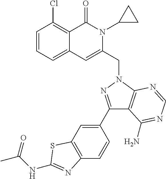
C1=CC=C2C(=C1Cl)C(=O)N(C1CC1)C(CN1C3=C(C(C4=CC5=C(C=C4)N=C(NC(C)=O)S5)=N1)C(N)=NC=N3)=C2
